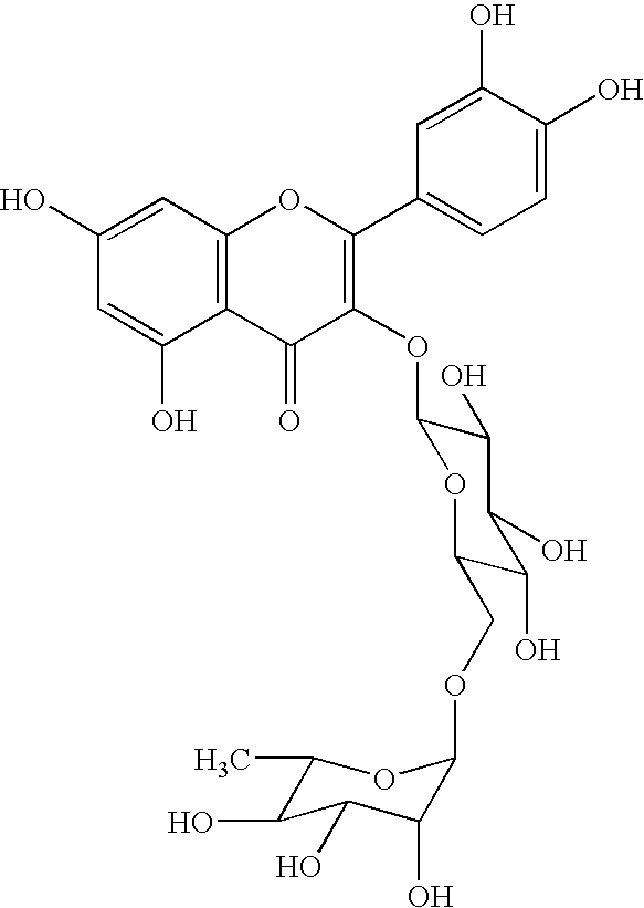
C1(O)=CC2=C(C(O)=C1)C(=O)C(OC1C(O)C(O)C(O)C(COC3C(O)C(O)C(O)C(C)O3)O1)=C(C1=CC=C(O)C(O)=C1)O2
